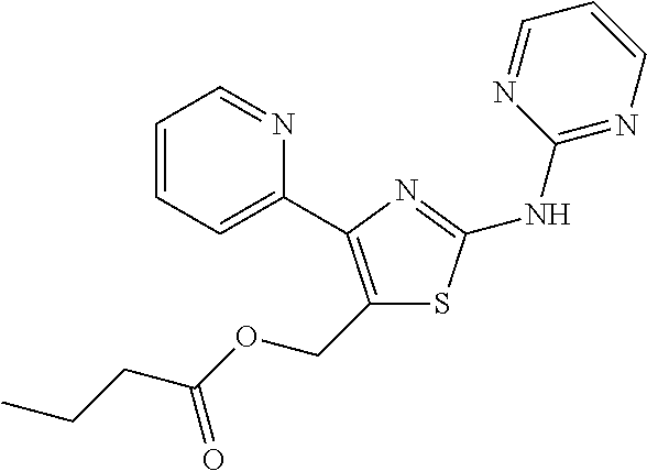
C1=CC=C(C2=C(COC(CCC)=O)SC(NC3=NC=CC=N3)=N2)N=C1
